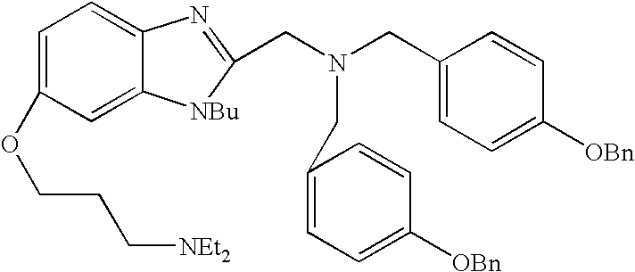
C1=C(OCCC[NEt2])C=C2C(=C1)N=C(CN(CC1=CC=C([OBn])C=C1)CC1=CC=C([OBn])C=C1)[NBu]2
